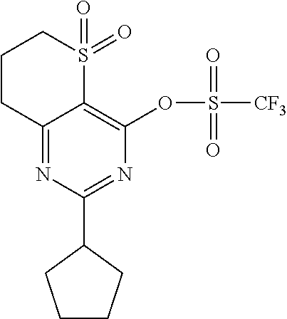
C12=NC(C3CCCC3)=NC(OS([CF3])(=O)=O)=C1S(=O)(=O)CCC2
